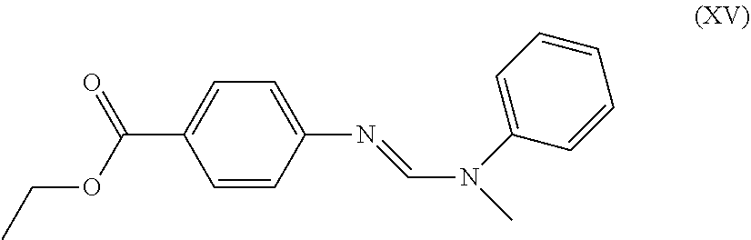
C1(N=CN(C)C2=CC=CC=C2)=CC=C(C(OCC)=O)C=C1
